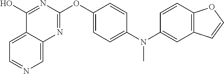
C1(O)=NC(OC2=CC=C(N(C3=CC4=C(C=C3)OC=C4)C)C=C2)=NC2=CN=CC=C12
